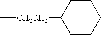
C[CH2CH2]C1CCCCC1
